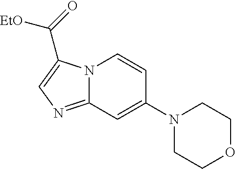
N12C(=NC=C1C(=O)[EtO])C=C(N1CCOCC1)C=C2
